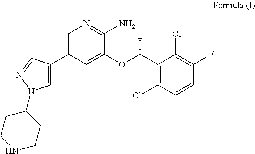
C1(N2C=C(C3=CN=C(N)C(OC(C4=C(Cl)C=CC(F)=C4Cl)C)=C3)C=N2)CCNCC1
